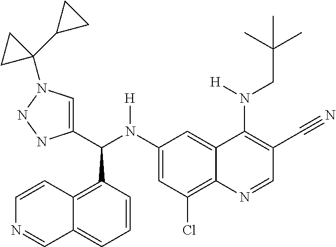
C1(N(C(C2=CN(C3(C4CC4)CC3)NN2)C2=C3C(=CC=C2)C=NC=C3)[H])=CC(Cl)=C2C(=C1)C(N(CC(C)(C)C)[H])=C(C#N)C=N2
